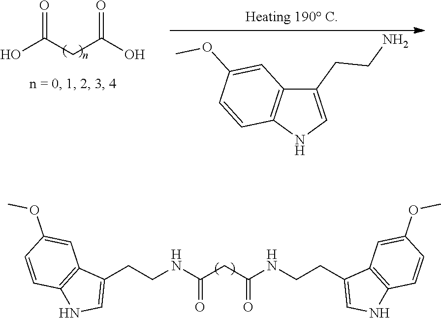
OC(CC(O)=O)=O.C1(CCN)=CNC2=C1C=C(OC)C=C2.N(C(CC(=O)NCCC1=CNC2=C1C=C(OC)C=C2)=O)CCC1=CNC2=C1C=C(OC)C=C2
